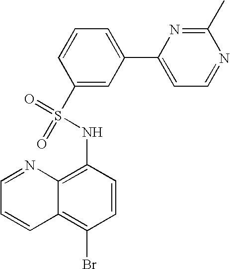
C1=CC2=C(Br)C=CC(NS(C3=CC(C4=CC=NC(C)=N4)=CC=C3)(=O)=O)=C2N=C1
